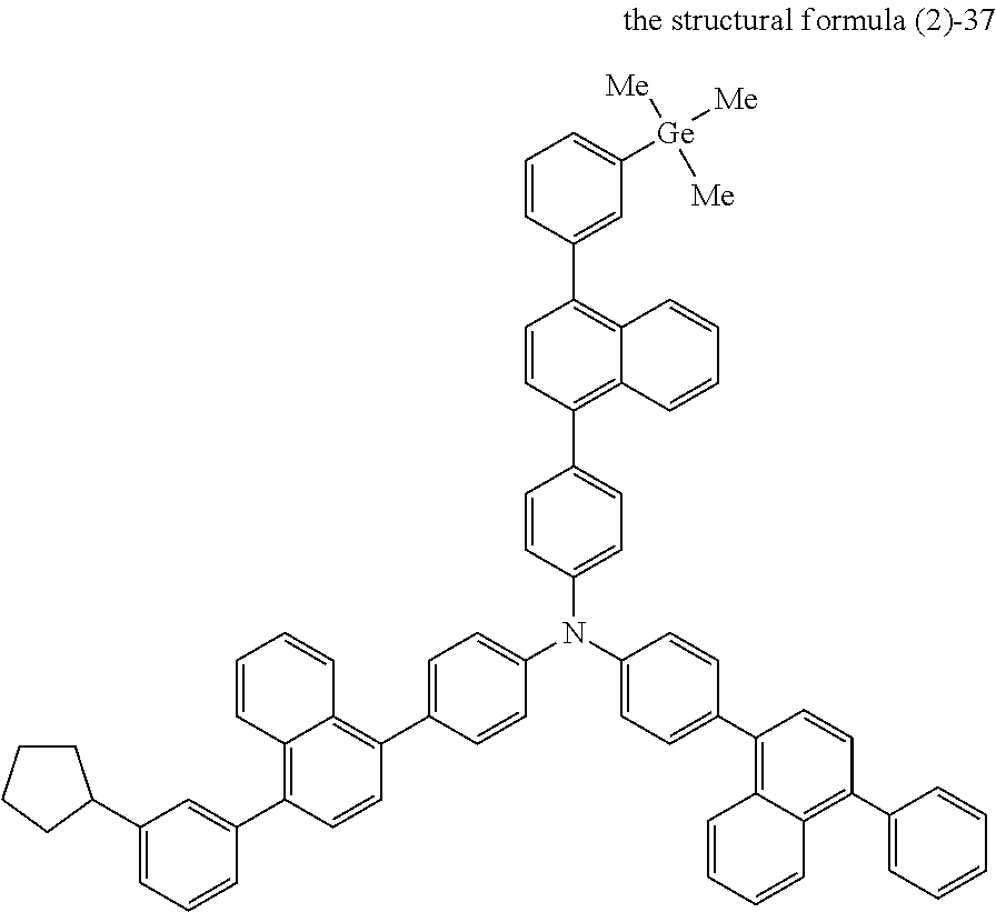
C1(C2=CC=C(N(C3=CC=C(C4=C5C(=C(C6=CC=CC=C6)C=C4)C=CC=C5)C=C3)C3=CC=C(C4=C5C(=C(C6=CC([Ge]([Me])([Me])[Me])=CC=C6)C=C4)C=CC=C5)C=C3)C=C2)=C2C(=C(C3=CC(C4CCCC4)=CC=C3)C=C1)C=CC=C2
